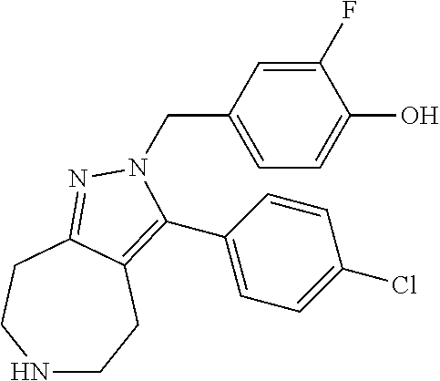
N1CCC2=C(C3=CC=C(Cl)C=C3)N(CC3=CC=C(O)C(F)=C3)N=C2CC1
